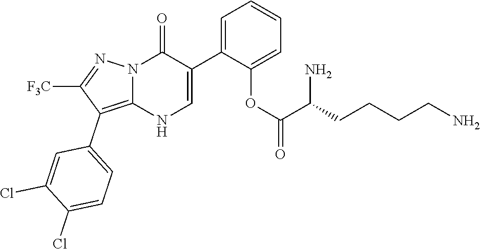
O=C1N2C(=C(C3=CC=C(Cl)C(Cl)=C3)C([F3C])=N2)NC=C1C1=CC=CC=C1OC(C(CCCCN)N)=O
